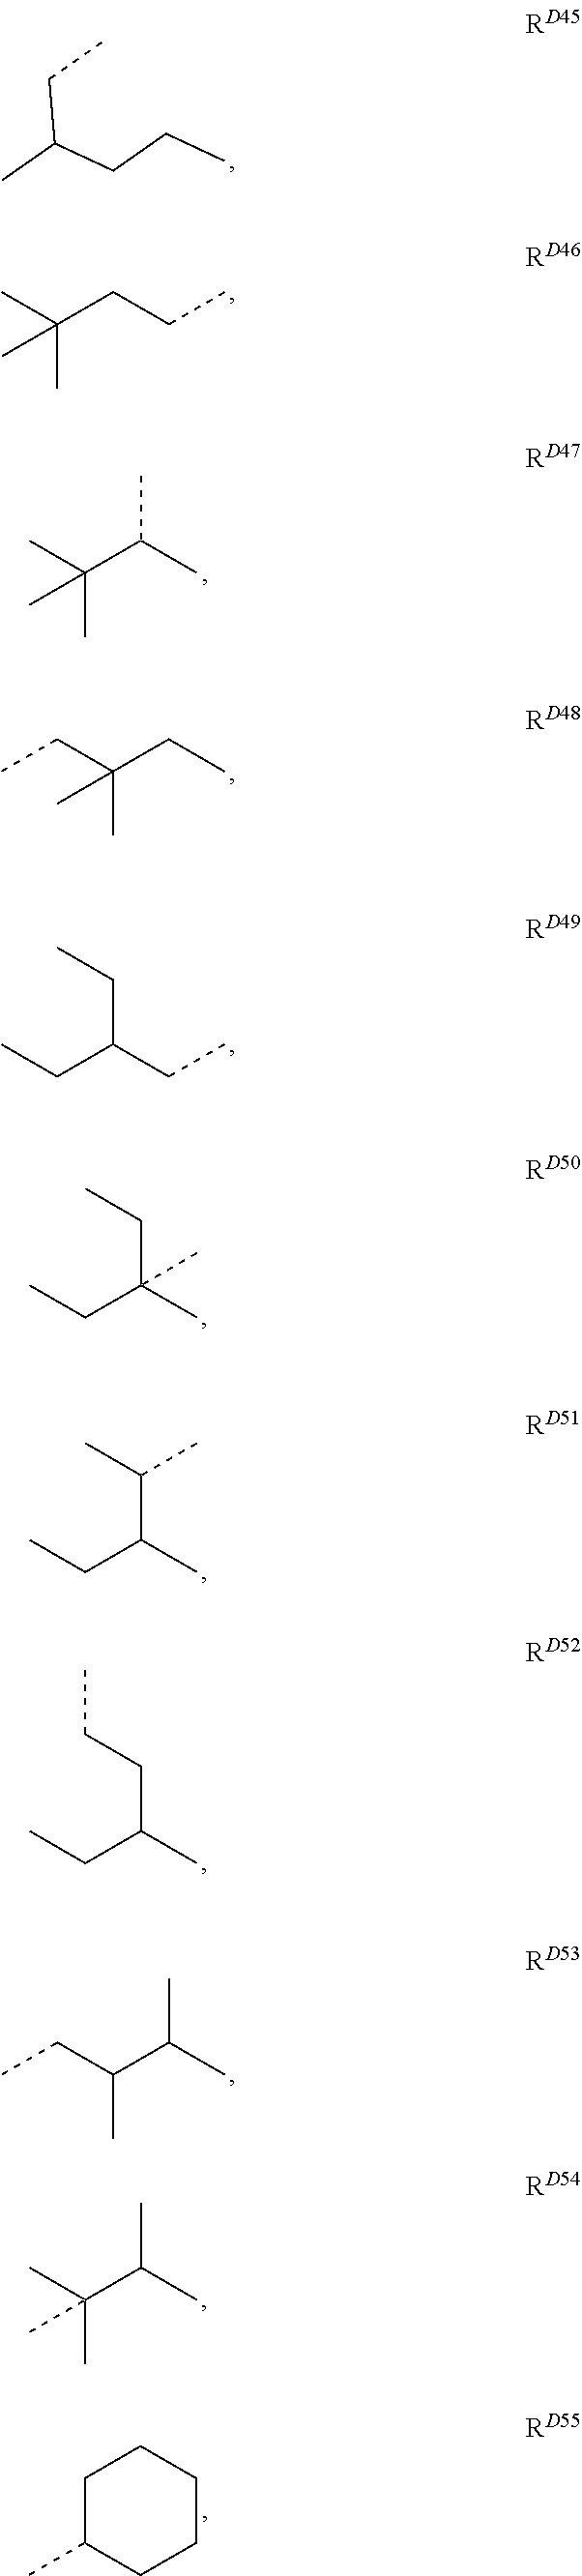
CC(CCC)CC.C(CCC)(C)(C)C.C(C(C)C)(C)(C)C.C(CC)(CC)(C)C.C(CC)(CC)CC.C(C)(CC)(CC)C.C(C)(CC)C(C)C.C(C)(CC)CCC.C(C)(C(CC)C)C.C(C)(C(C)(C)C)C.C1C(C)CCCC1
